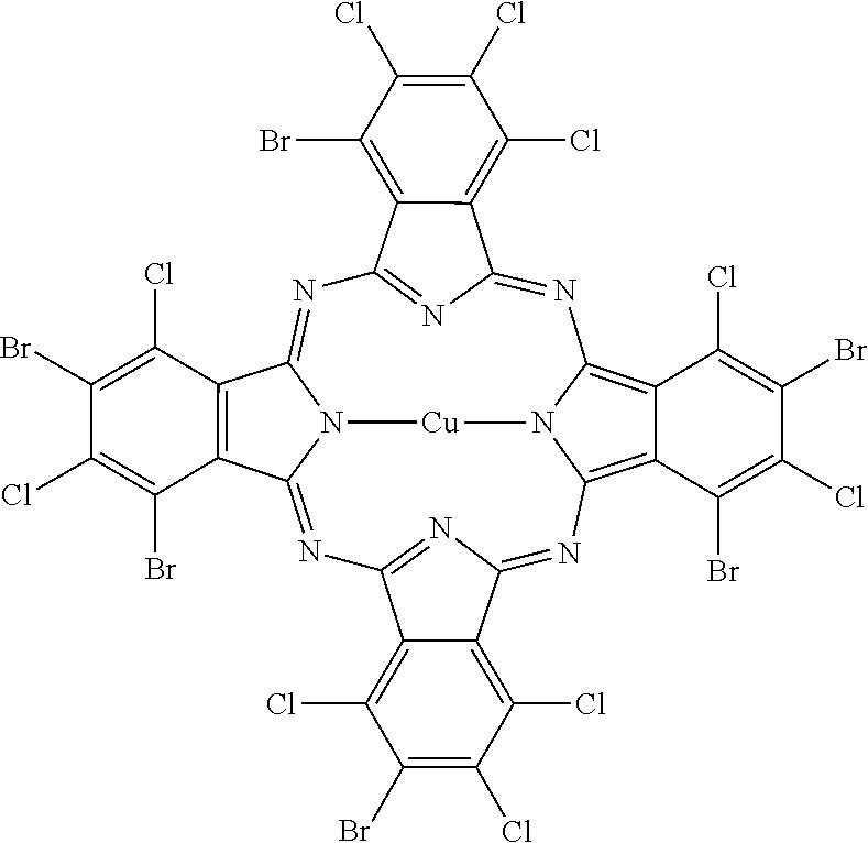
N1=C2N=C(N=C3N4C(=NC5=NC(=NC6=C7C(=C1N6[Cu]4)C(Cl)=C(Br)C(Cl)=C7Br)C1=C(Cl)C(Cl)=C(Br)C(Cl)=C51)C1=C3C(Cl)=C(Br)C(Cl)=C1Br)C1=C(Br)C(Cl)=C(Cl)C(Cl)=C21
